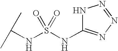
S(NC(C)C)(=O)(=O)NC1=NN=NN1
